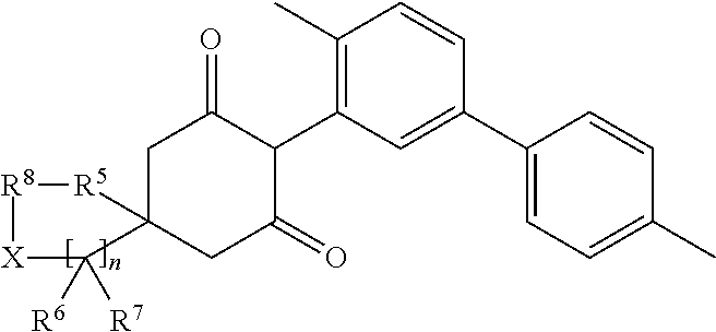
C1C2(CC(=O)C(C3=C(C)C=CC(C4=CC=C(C)C=C4)=C3)C1=O)C([R6])([R7])[X][R8][R5]2
